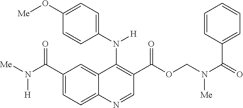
C1(C(N([Me])[H])=O)=CC=C2C(=C1)C(N(C1=CC=C(O[Me])C=C1)[H])=C(C(OCN([Me])C(=O)C1=CC=CC=C1)=O)C=N2
